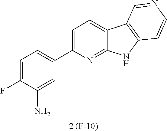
C1=C(C2=CC=C(F)C(N)=C2)N=C2C(=C1)C1=C(N2)C=CN=C1.[2 (F-10)]
